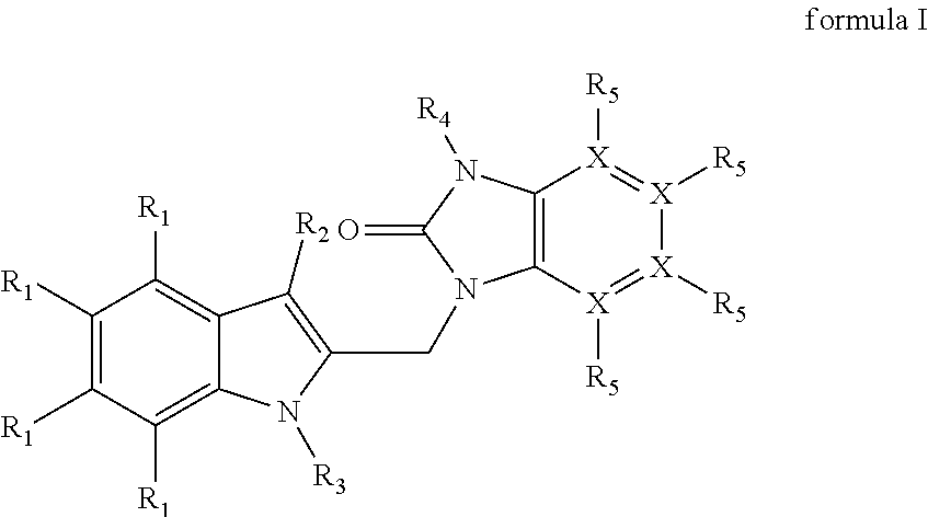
C1([R1])=C([R1])C([R1])=C2C(=C1[R1])C([R2])=C(CN1C3=C([X]([R5])=[X]([R5])[X]([R5])=[X]3[R5])N([R4])C1=O)N2[R3]
